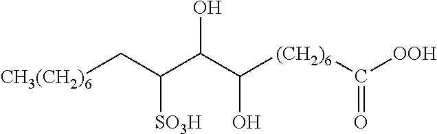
[(CH2)6](C([OOH])=O)C(C(C([SO3H])C[CH3(CH2)6])O)O
